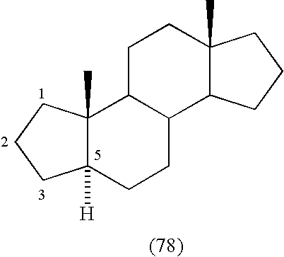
C12([H])C(C)(CCC1)C1C(CC2)C2C(C)(CC1)CCC2
